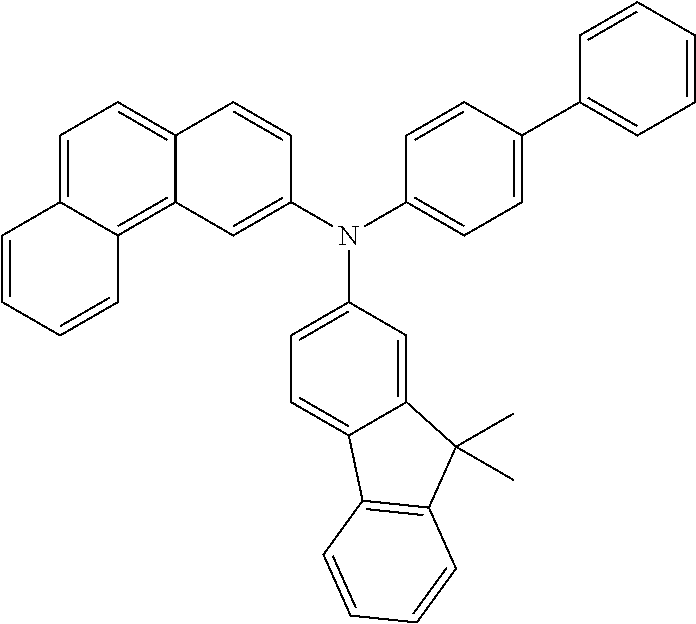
C1=CC=CC2=C3C(=CC=C12)C=CC(N(C1=CC=C2C(=C1)C(C)(C)C1=C2C=CC=C1)C1=CC=C(C2=CC=CC=C2)C=C1)=C3
